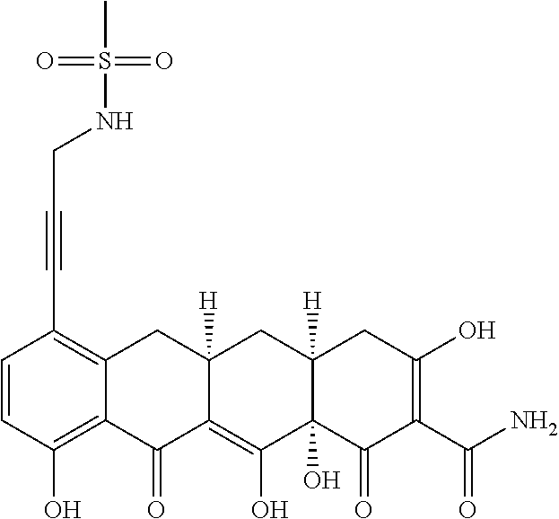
C1=CC(O)=C2C(=C1C#CCNS(C)(=O)=O)CC1([H])C(=C(O)C3(O)C([H])(C1)CC(O)=C(C(N)=O)C3=O)C2=O
